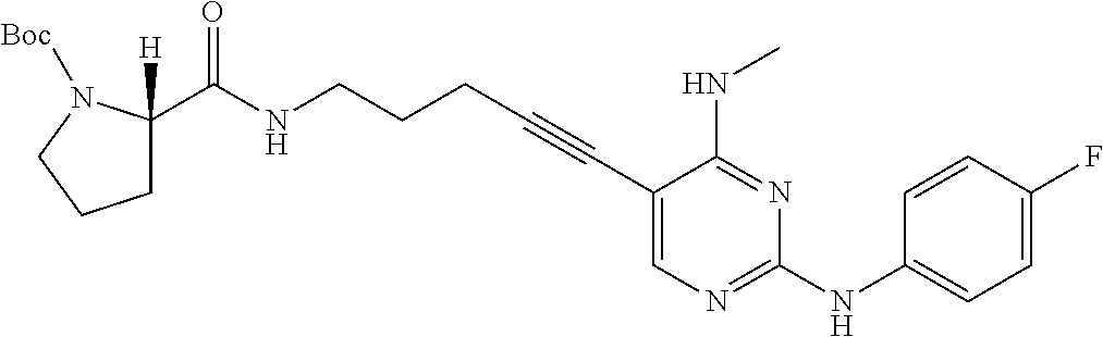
C(NCCCC#CC1=CN=C(NC2=CC=C(F)C=C2)N=C1NC)(=O)C1([H])CCCN1[Boc]
